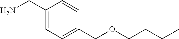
C1(CN)=CC=C(COCCCC)C=C1
